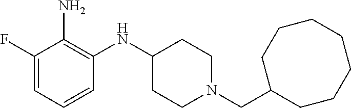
C(N1CCC(NC2=C(N)C(F)=CC=C2)CC1)C1CCCCCCC1
